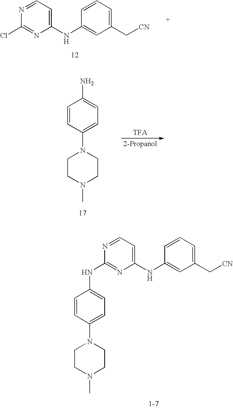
N1=CC=C(NC2=CC(C[CN])=CC=C2)N=C1Cl.C1=CC(N2CCN(C)CC2)=CC=C1N.C1=CC(N2CCN(C)CC2)=CC=C1NC1=NC(NC2=CC(C[CN])=CC=C2)=CC=N1
